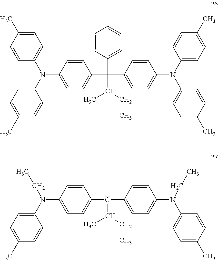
C1=C(C)C=CC(N(C2=CC=C(C)C=C2)C2=CC=C(C(C(CC)C)(C3=CC=C(N(C4=CC=C(C)C=C4)C4=CC=C(C)C=C4)C=C3)C3=CC=CC=C3)C=C2)=C1.C(N(C1=CC=C(C)C=C1)C1=CC=C(C(C(CC)C)C2=CC=C(N(CC)C3=CC=C(C)C=C3)C=C2)C=C1)C
